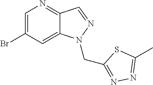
C1(Br)=CN=C2C(=C1)N(CC1=NN=C(C)S1)N=C2
